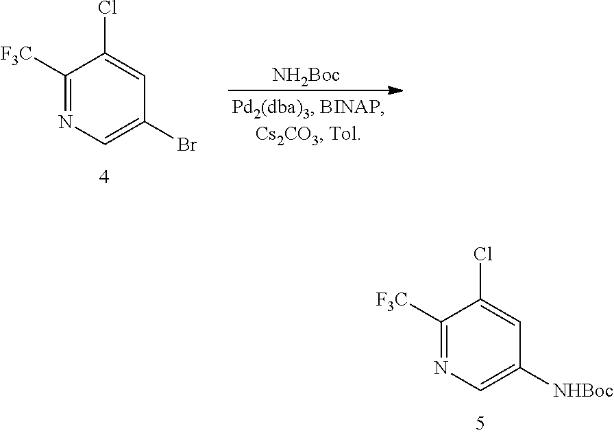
C1([F3C])=NC=C([NHBoc])C=C1Cl.[NH2Boc].C1([F3C])=NC=C(Br)C=C1Cl
